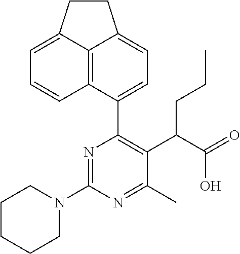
C1CCCN(C2=NC(C3=CC=C4C5=C3C=CC=C5CC4)=C(C(C(=O)O)CCC)C(C)=N2)C1
